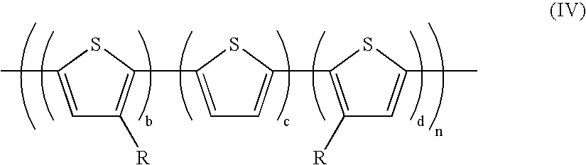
CC1=CC([R])=C(C2=CC=C(C3=C([R])C=C(C)S3)S2)S1
